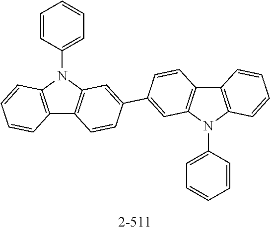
C1=CC(N2C3=C(C4=C2C=C(C2=CC5=C(C6=C(N5C5=CC=CC=C5)C=CC=C6)C=C2)C=C4)C=CC=C3)=CC=C1
